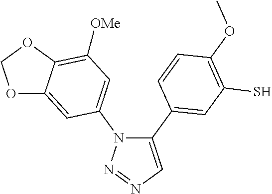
C1(C2=CC(S)=C(OC)C=C2)=CN=NN1C1=CC([OMe])=C2C(=C1)OCO2
